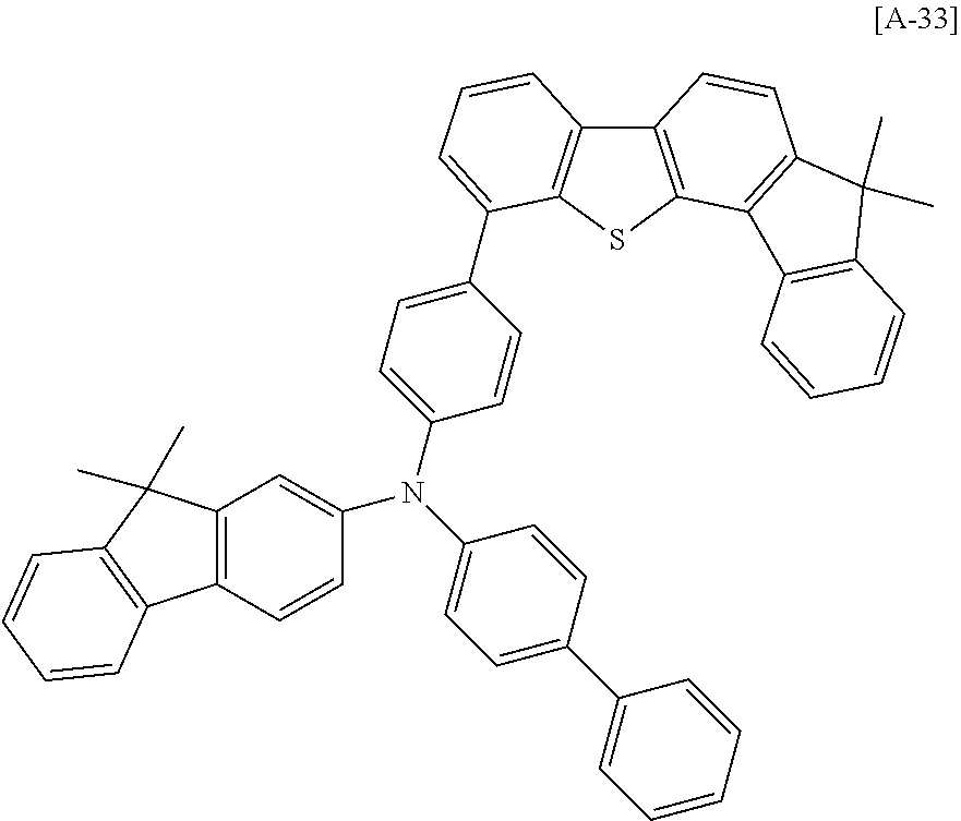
C1(C2=CC=CC3=C2SC2=C3C=CC3=C2C2=C(C3(C)C)C=CC=C2)=CC=C(N(C2=CC3=C(C=C2)C2=C(C3(C)C)C=CC=C2)C2=CC=C(C3=CC=CC=C3)C=C2)C=C1
